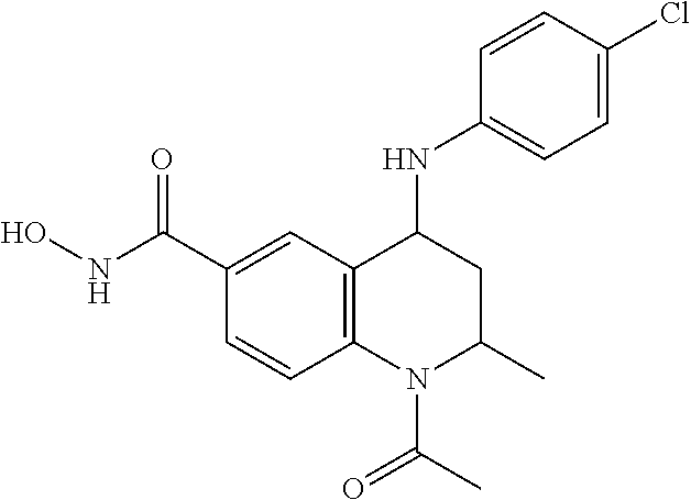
C1=C(C(NO)=O)C=CC2=C1C(NC1=CC=C(Cl)C=C1)CC(C)N2C(C)=O
